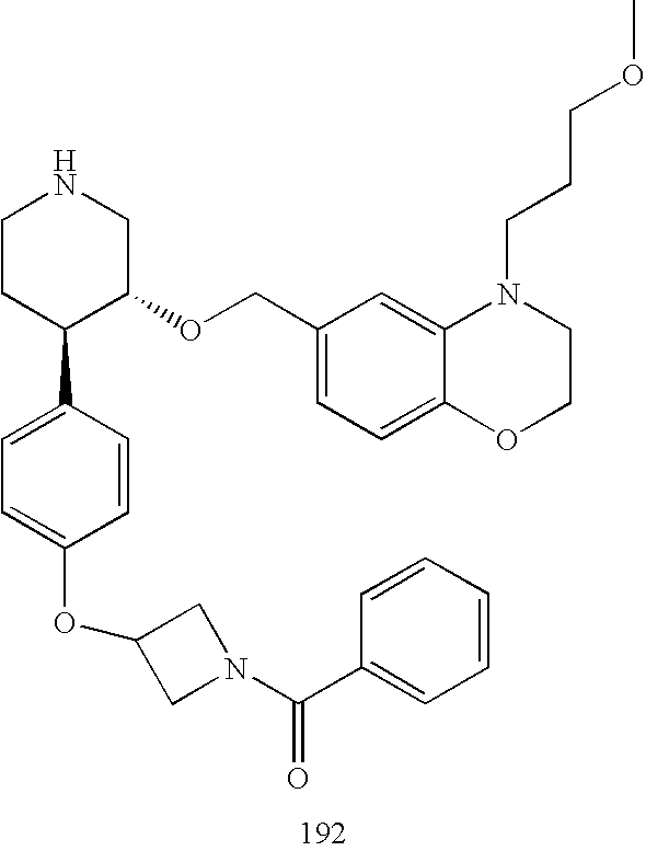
C1CC(C2=CC=C(OC3CN(C(C4=CC=CC=C4)=O)C3)C=C2)C(OCC2=CC=C3C(=C2)N(CCCOC)CCO3)CN1
